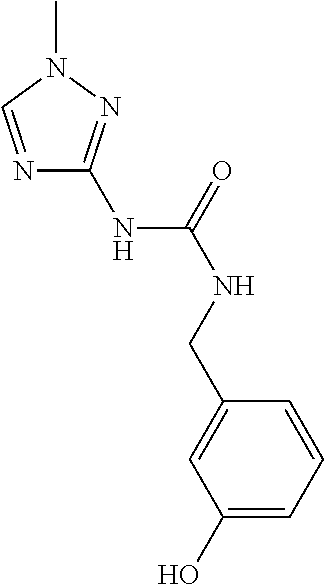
N1=CN(C)N=C1NC(NCC1=CC(O)=CC=C1)=O
